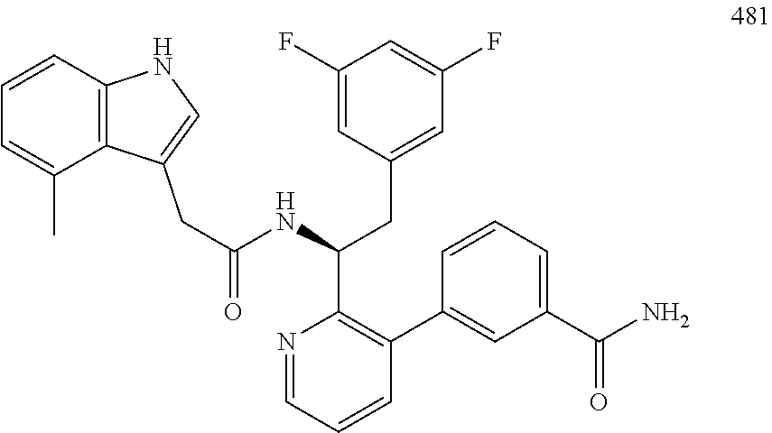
N1=CC=CC(C2=CC(C(N)=O)=CC=C2)=C1C(CC1=CC(F)=CC(F)=C1)NC(=O)CC1=CNC2=C1C(C)=CC=C2
